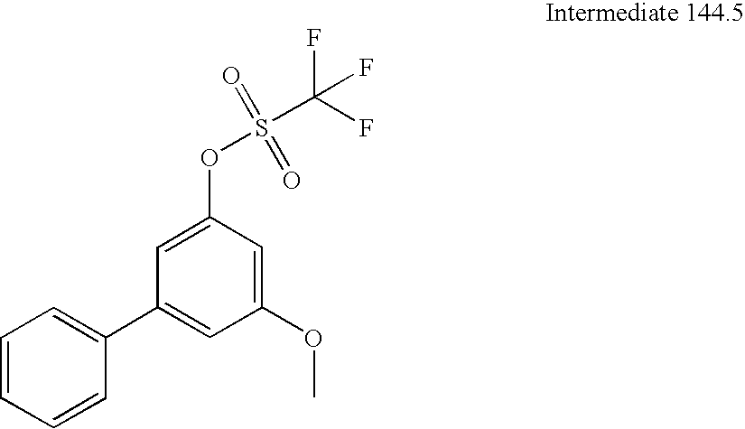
C1=CC=CC(C2=CC(OC)=CC(OS(C(F)(F)F)(=O)=O)=C2)=C1
